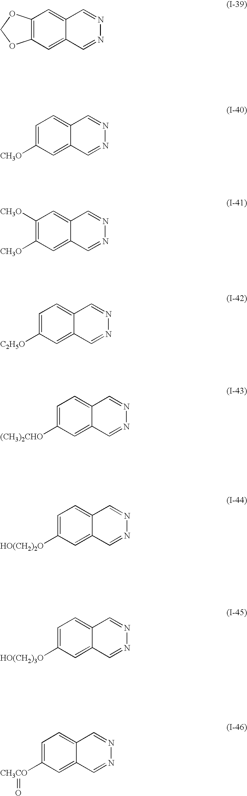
C12=C(C=C3C(=C1)C=NN=C3)OCO2.C1=C([CH3O])C=C2C(=C1)C=NN=C2.C1([CH3O])=C([CH3O])C=C2C(=C1)C=NN=C2.C1=C([C2H5O])C=C2C(=C1)C=NN=C2.C1=C([(CH3)2CHO])C=C2C(=C1)C=NN=C2.C1=C([HO(CH2)2O])C=C2C(=C1)C=NN=C2.C1=C([HO(CH2)3O])C=C2C(=C1)C=NN=C2.C1=C([CH3CO]=O)C=C2C(=C1)C=NN=C2
